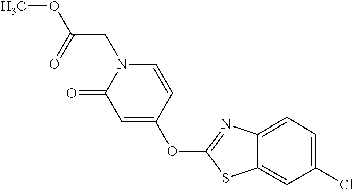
C12=CC(Cl)=CC=C1N=C(OC1=CC(=O)N(CC(OC)=O)C=C1)S2
